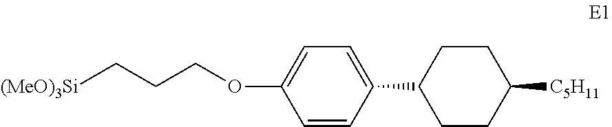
[(MeO)3Si]CCCOC1=CC=C(C2CCC([C5H11])CC2)C=C1
